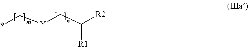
*C[Y]CC([R2])[R1]
